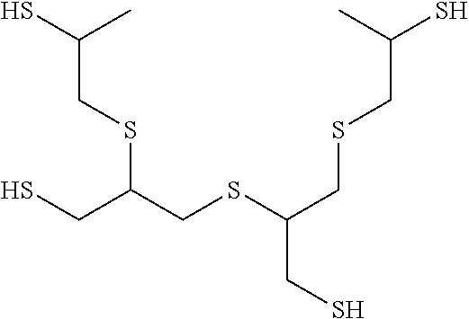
C(SC(CSC(CSCC(S)C)CS)CS)C(S)C
